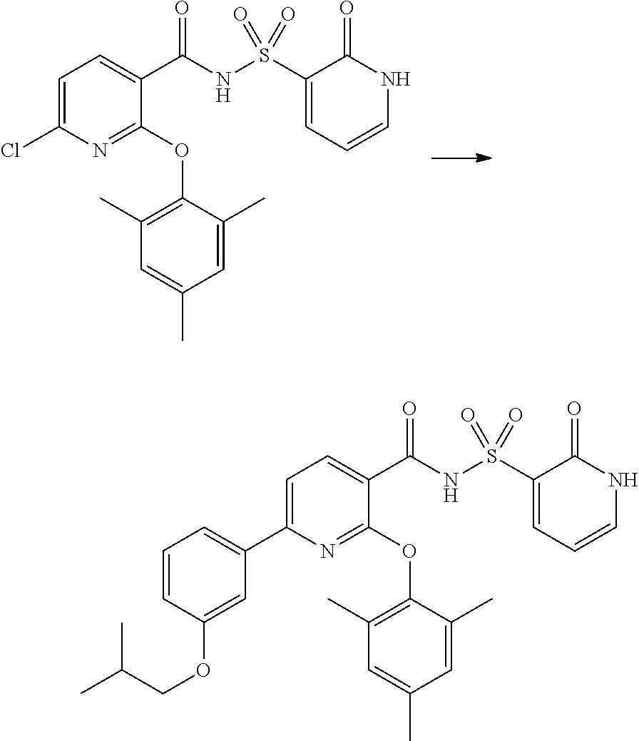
S(=O)(=O)(C1=CC=CNC1=O)NC(C1=CC=C(Cl)N=C1OC1=C(C)C=C(C)C=C1C)=O.S(=O)(=O)(C1=CC=CNC1=O)NC(C1=CC=C(C2=CC=CC(OCC(C)C)=C2)N=C1OC1=C(C)C=C(C)C=C1C)=O
